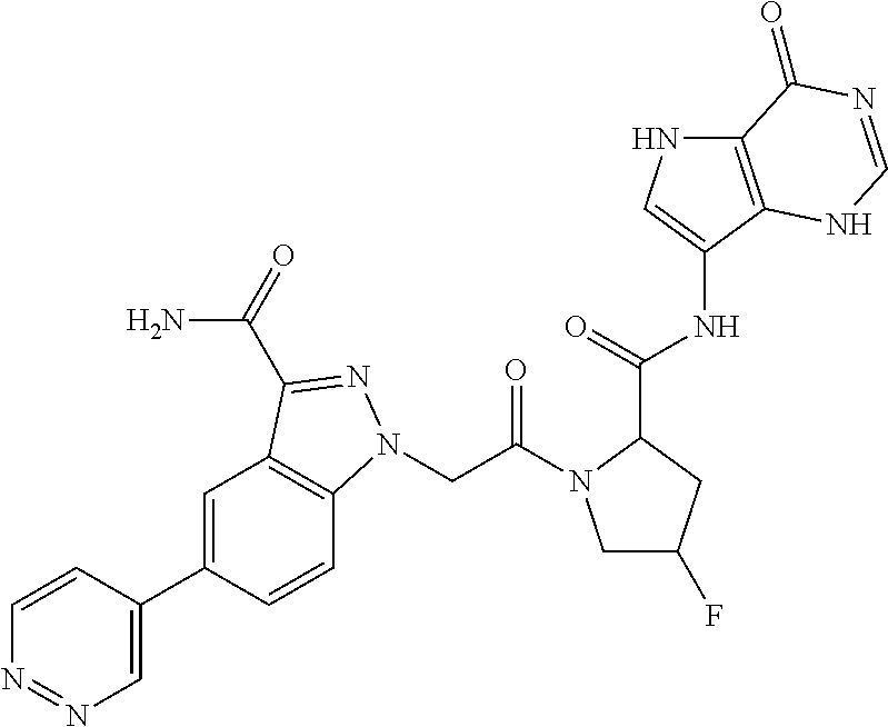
C1=C(C2=CC3=C(C=C2)N(CC(N2C(C(NC4=CNC5=C4NC=NC5=O)=O)CC(F)C2)=O)N=C3C(N)=O)C=CN=N1
